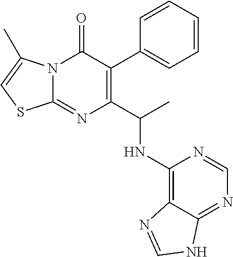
N12C(=NC(C(C)NC3=C4C(=NC=N3)NC=N4)=C(C3=CC=CC=C3)C1=O)SC=C2C
